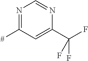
N1=C([#])C=C(C(F)(F)F)N=C1
